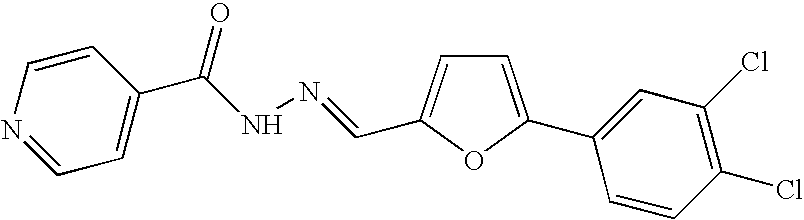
C1=CC(C(NN=CC2=CC=C(C3=CC(Cl)=C(Cl)C=C3)O2)=O)=CC=N1
